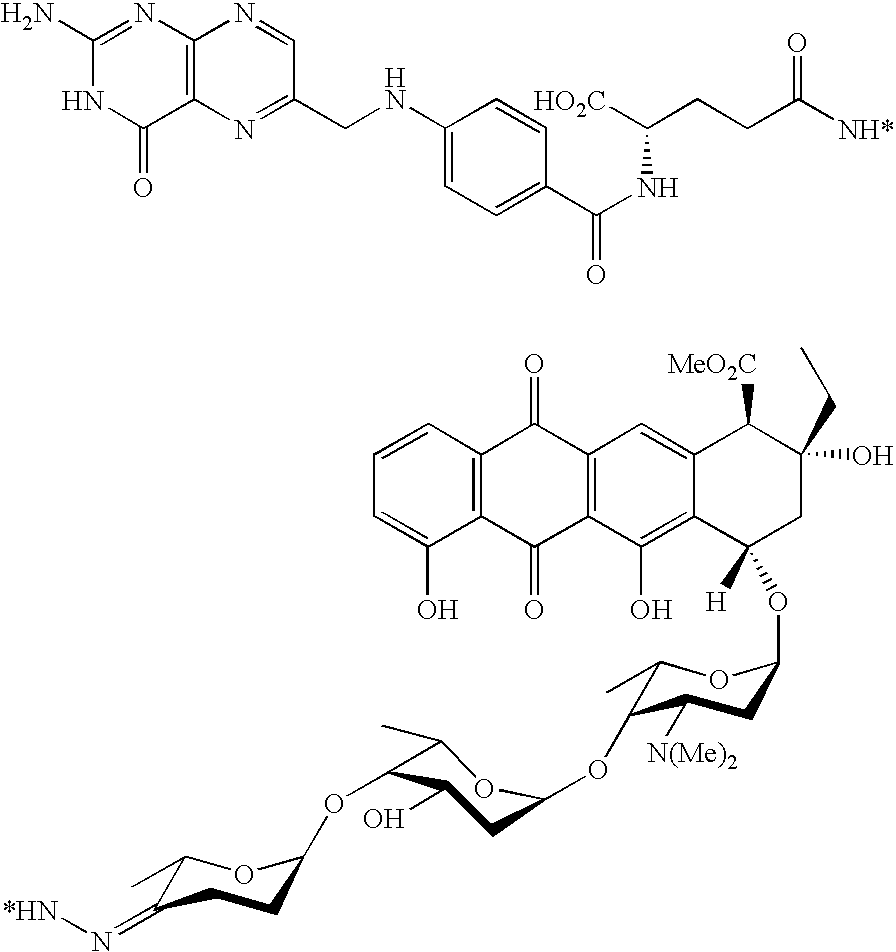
C1(N)=NC2=C(C(=O)N1)N=C(CNC1=CC=C(C(NC(CCC([NH*])=O)[HO2C])=O)C=C1)C=N2.C1=CC2=C(C(O)=C1)C(=O)C1=C(C2=O)C=C2C(=C1O)C([H])(OC1CC([N(Me)2])C(OC3CC(O)C(OC4CCC(=N[*HN])C(C)O4)C(C)O3)C(C)O1)CC(O)(CC)C2[MeO2C]
